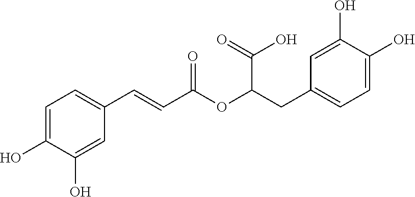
C1=C(O)C(O)=CC(C=CC(OC(CC2=CC=C(O)C(O)=C2)C(=O)O)=O)=C1
